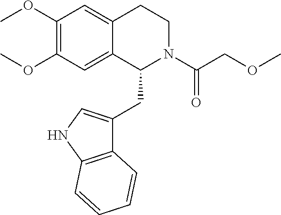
C12=C(NC=C1CC1N(C(COC)=O)CCC3=CC(OC)=C(OC)C=C13)C=CC=C2
